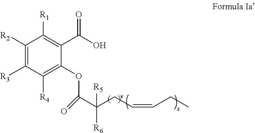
O(C1=C([R4])C([R3])=C([R2])C([R1])=C1C(=O)O)C(C(CC=CCC)([R5])[R6])=O
